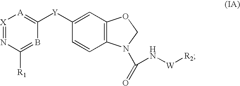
[Y](C1=[A][X]=NC([R1])=B1)C1=CC2=C(C=C1)N(C(N[W][R2])=O)CO2
